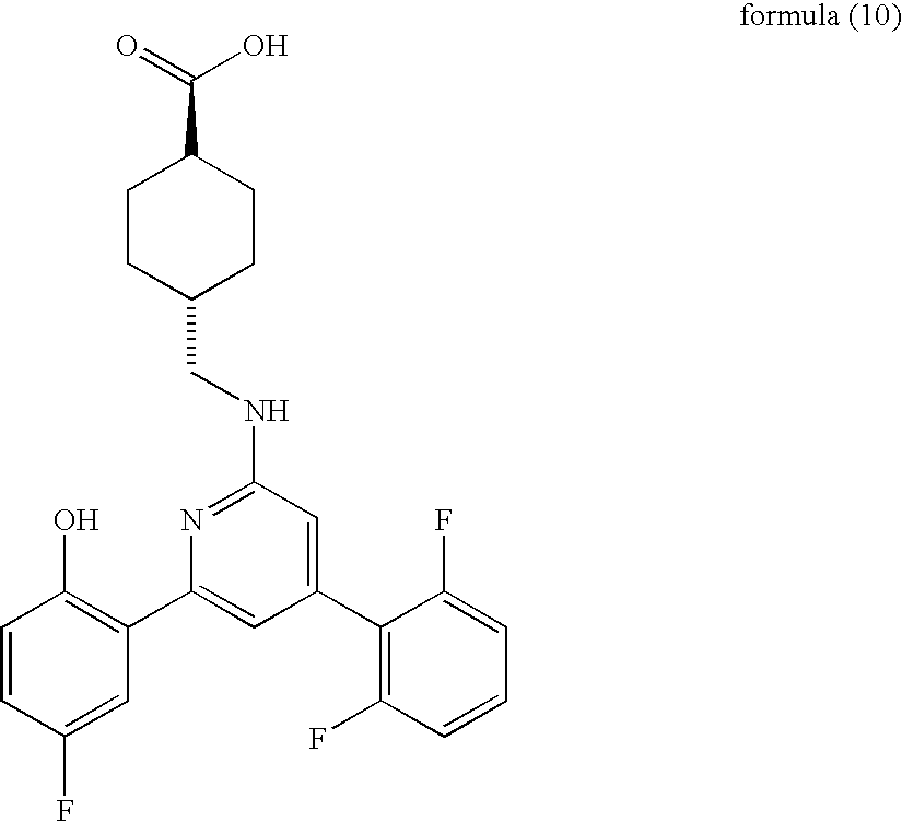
C1(C2=C(O)C=CC(F)=C2)=CC(C2=C(F)C=CC=C2F)=CC(NCC2CCC(C(=O)O)CC2)=N1
